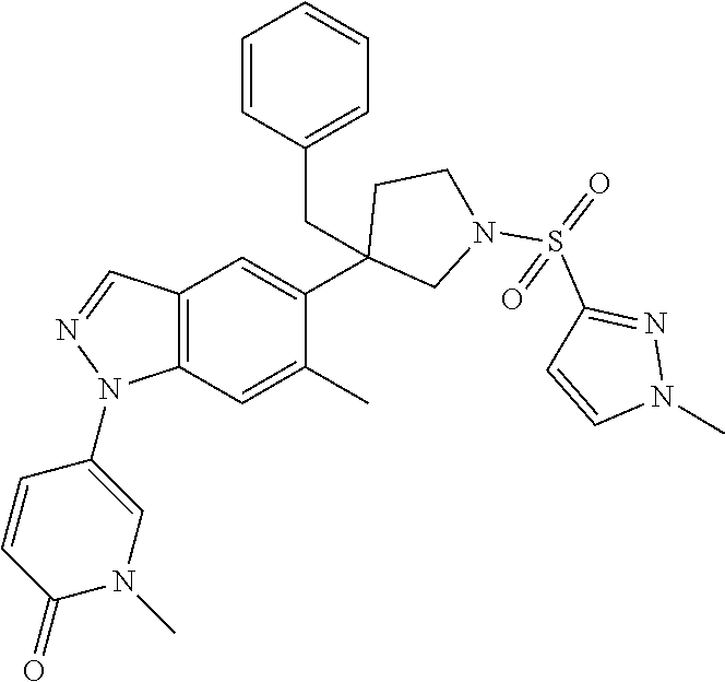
C1(C2=CC3=C(C=C2C)N(C2=CN(C)C(=O)C=C2)N=C3)(CC2=CC=CC=C2)CN(S(=O)(C2=NN(C)C=C2)=O)CC1
